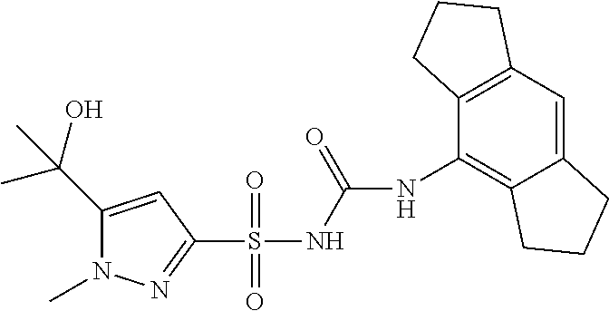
C1(C(O)(C)C)=CC(S(NC(=O)NC2=C3C(=CC4=C2CCC4)CCC3)(=O)=O)=NN1C
